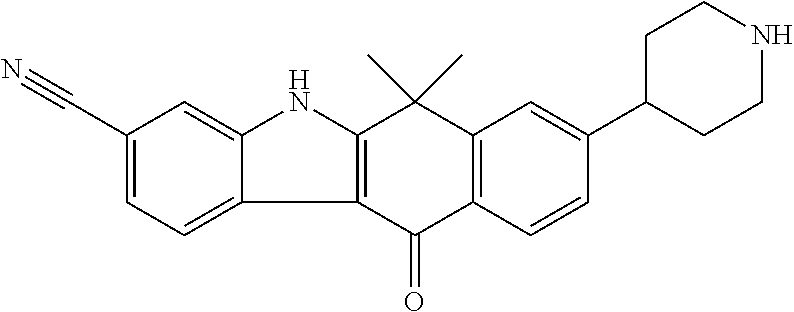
C12=C(C(=O)C3=C(C1(C)C)C=C(C1CCNCC1)C=C3)C1=CC=C(C#N)C=C1N2
